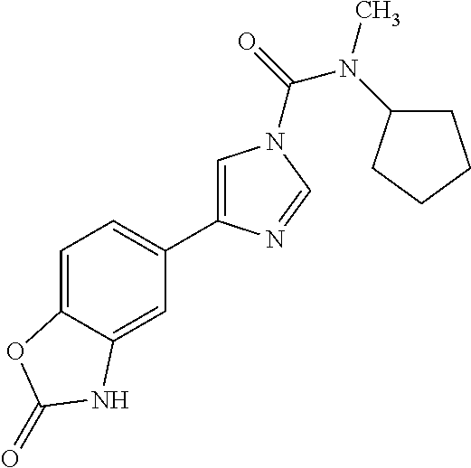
C1=C(C2=CC=C3C(=C2)NC(=O)O3)N=CN1C(=O)N(C)C1CCCC1
